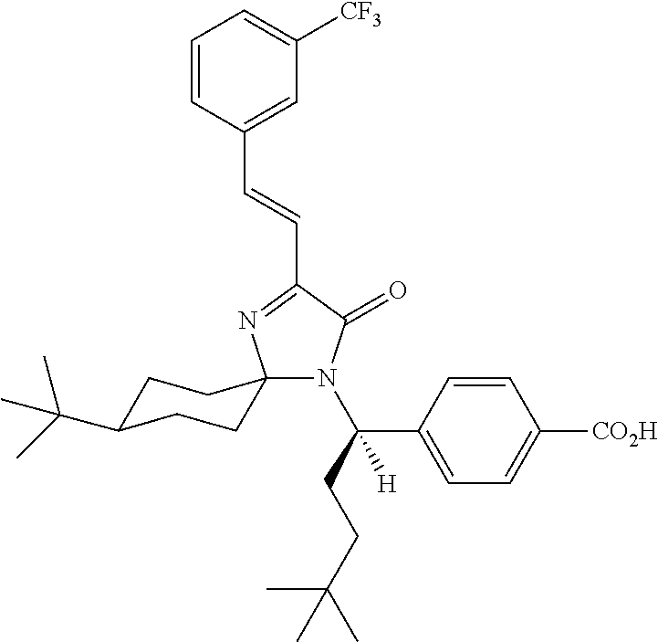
C1C(C(C)(C)C)CCC2(C1)N(C(CCC(C)(C)C)(C1=CC=C([CO2H])C=C1)[H])C(=O)C(C=CC1=CC([CF3])=CC=C1)=N2
